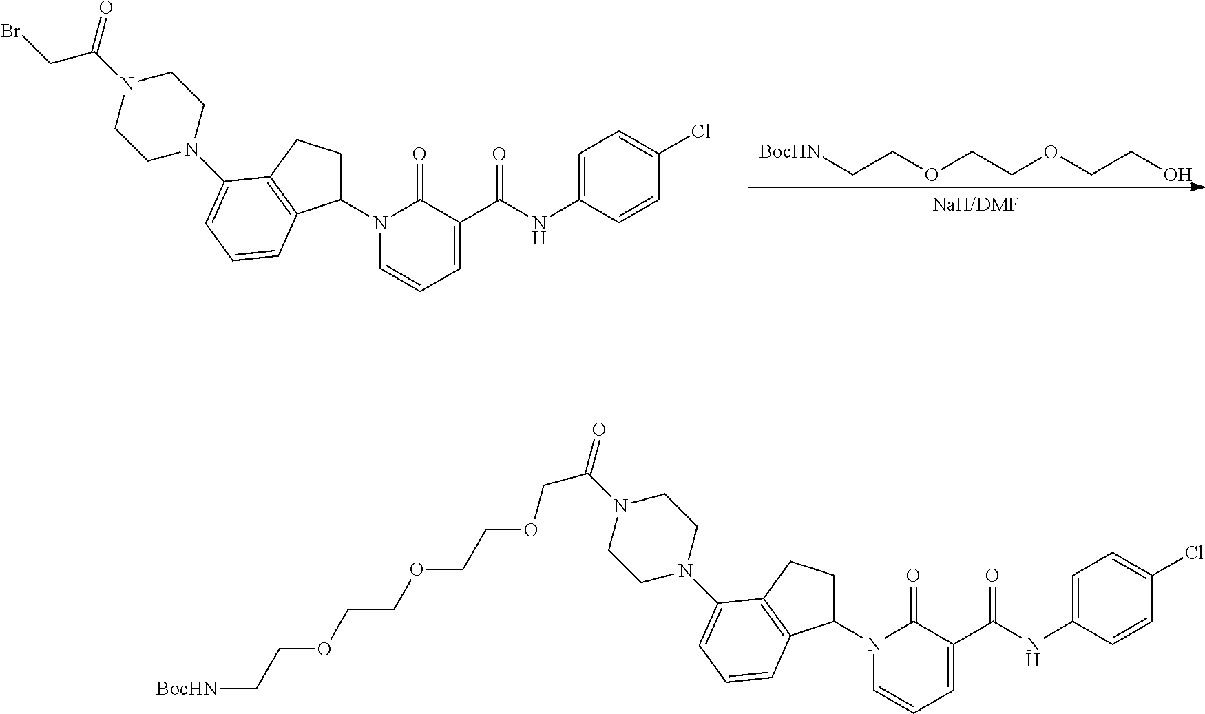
[BocHN]CCOCCOCCO.N1(C2CCC3=C2C=CC=C3N2CCN(C(=O)CBr)CC2)C=CC=C(C(NC2=CC=C(Cl)C=C2)=O)C1=O.N1(C2CCC3=C2C=CC=C3N2CCN(C(=O)COCCOCCOCC[BocHN])CC2)C=CC=C(C(NC2=CC=C(Cl)C=C2)=O)C1=O
